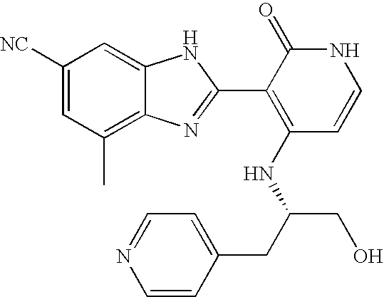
C1(C)=C2C(=CC([NC])=C1)NC(C1=C(NC(CO)CC3=CC=NC=C3)C=CNC1=O)=N2
